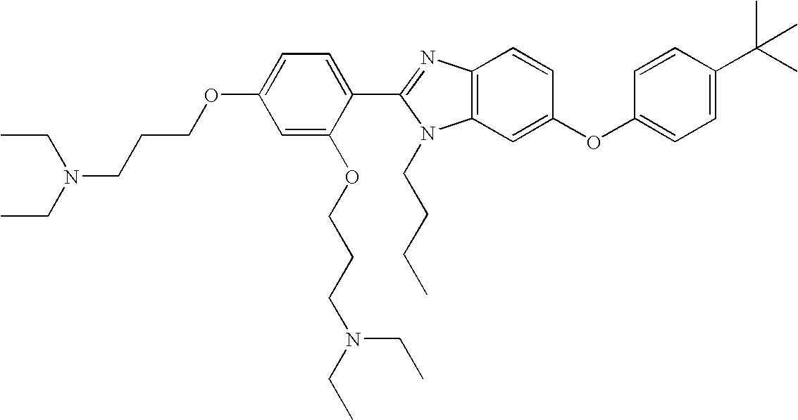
C1=C(OCCCN(CC)CC)C=C(OCCCN(CC)CC)C(C2=NC3=C(N2CCCC)C=C(OC2=CC=C(C(C)(C)C)C=C2)C=C3)=C1
